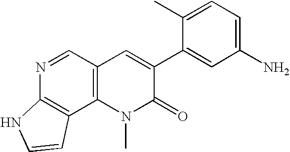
N1=CC2=C(C3=C1NC=C3)N(C)C(=O)C(C1=CC(N)=CC=C1C)=C2
